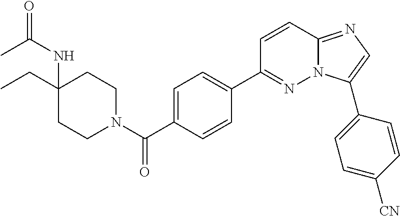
C1=C(C(=O)N2CCC(CC)(NC(=O)C)CC2)C=CC(C2=NN3C(=NC=C3C3=CC=C([CN])C=C3)C=C2)=C1
